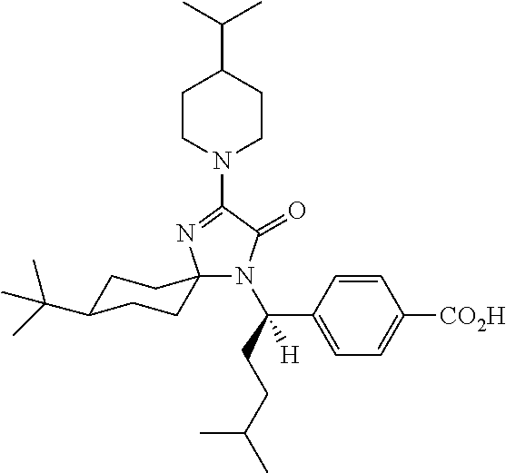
N1(C2=NC3(N(C(CCC(C)C)(C4=CC=C([CO2H])C=C4)[H])C2=O)CCC(C(C)(C)C)CC3)CCC(C(C)C)CC1
